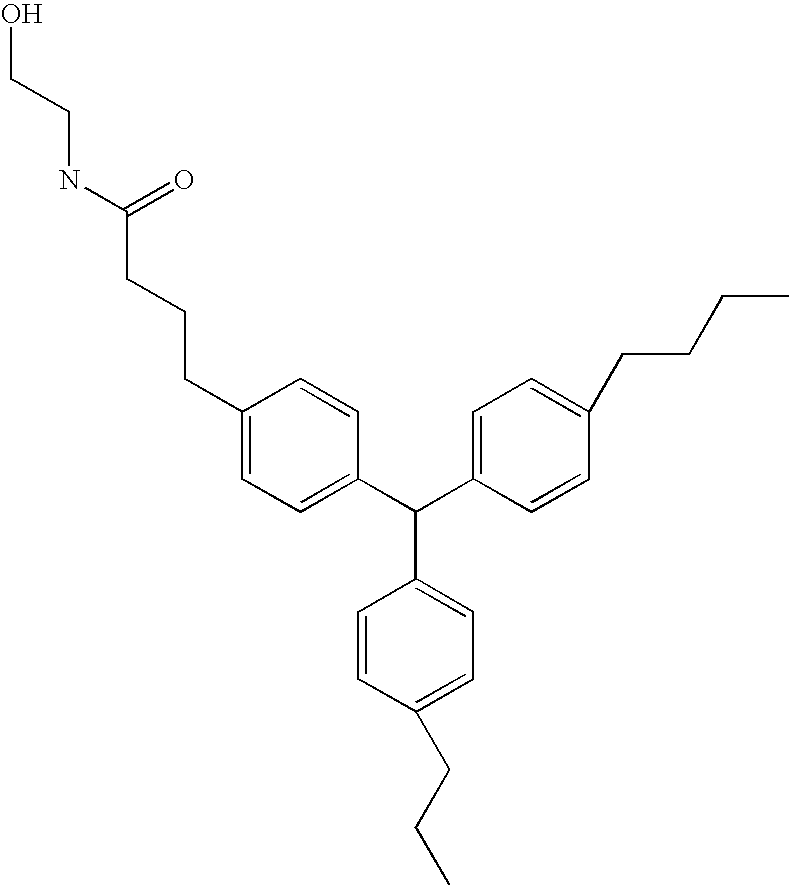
C1(CCCC(NCCO)=O)=CC=C(C(C2=CC=C(CCCC)C=C2)C2=CC=C(CCC)C=C2)C=C1
